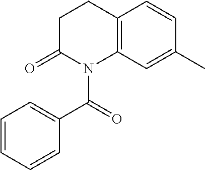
C1=CC=CC(C(=O)N2C(=O)CCC3=C2C=C(C)C=C3)=C1
